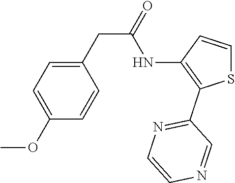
C1(CC(=O)NC2=C(C3=NC=CN=C3)SC=C2)=CC=C(OC)C=C1
